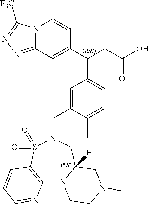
N12C(=NN=C1[F3C])C(C)=C(C(CC(O)=O)C1=CC=C(C)C(CN3CC4([H])N(C5=C(S3(=O)=O)C=CC=N5)CCN(C)C4)=C1)C=C2.[(*S)]
